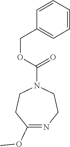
C1(OC)=NCCN(C(=O)OCC2=CC=CC=C2)CC1
